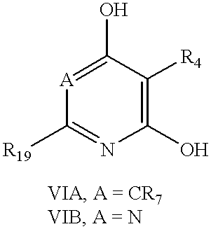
C1([R19])=NC(O)=C([R4])C(O)=[A]1
